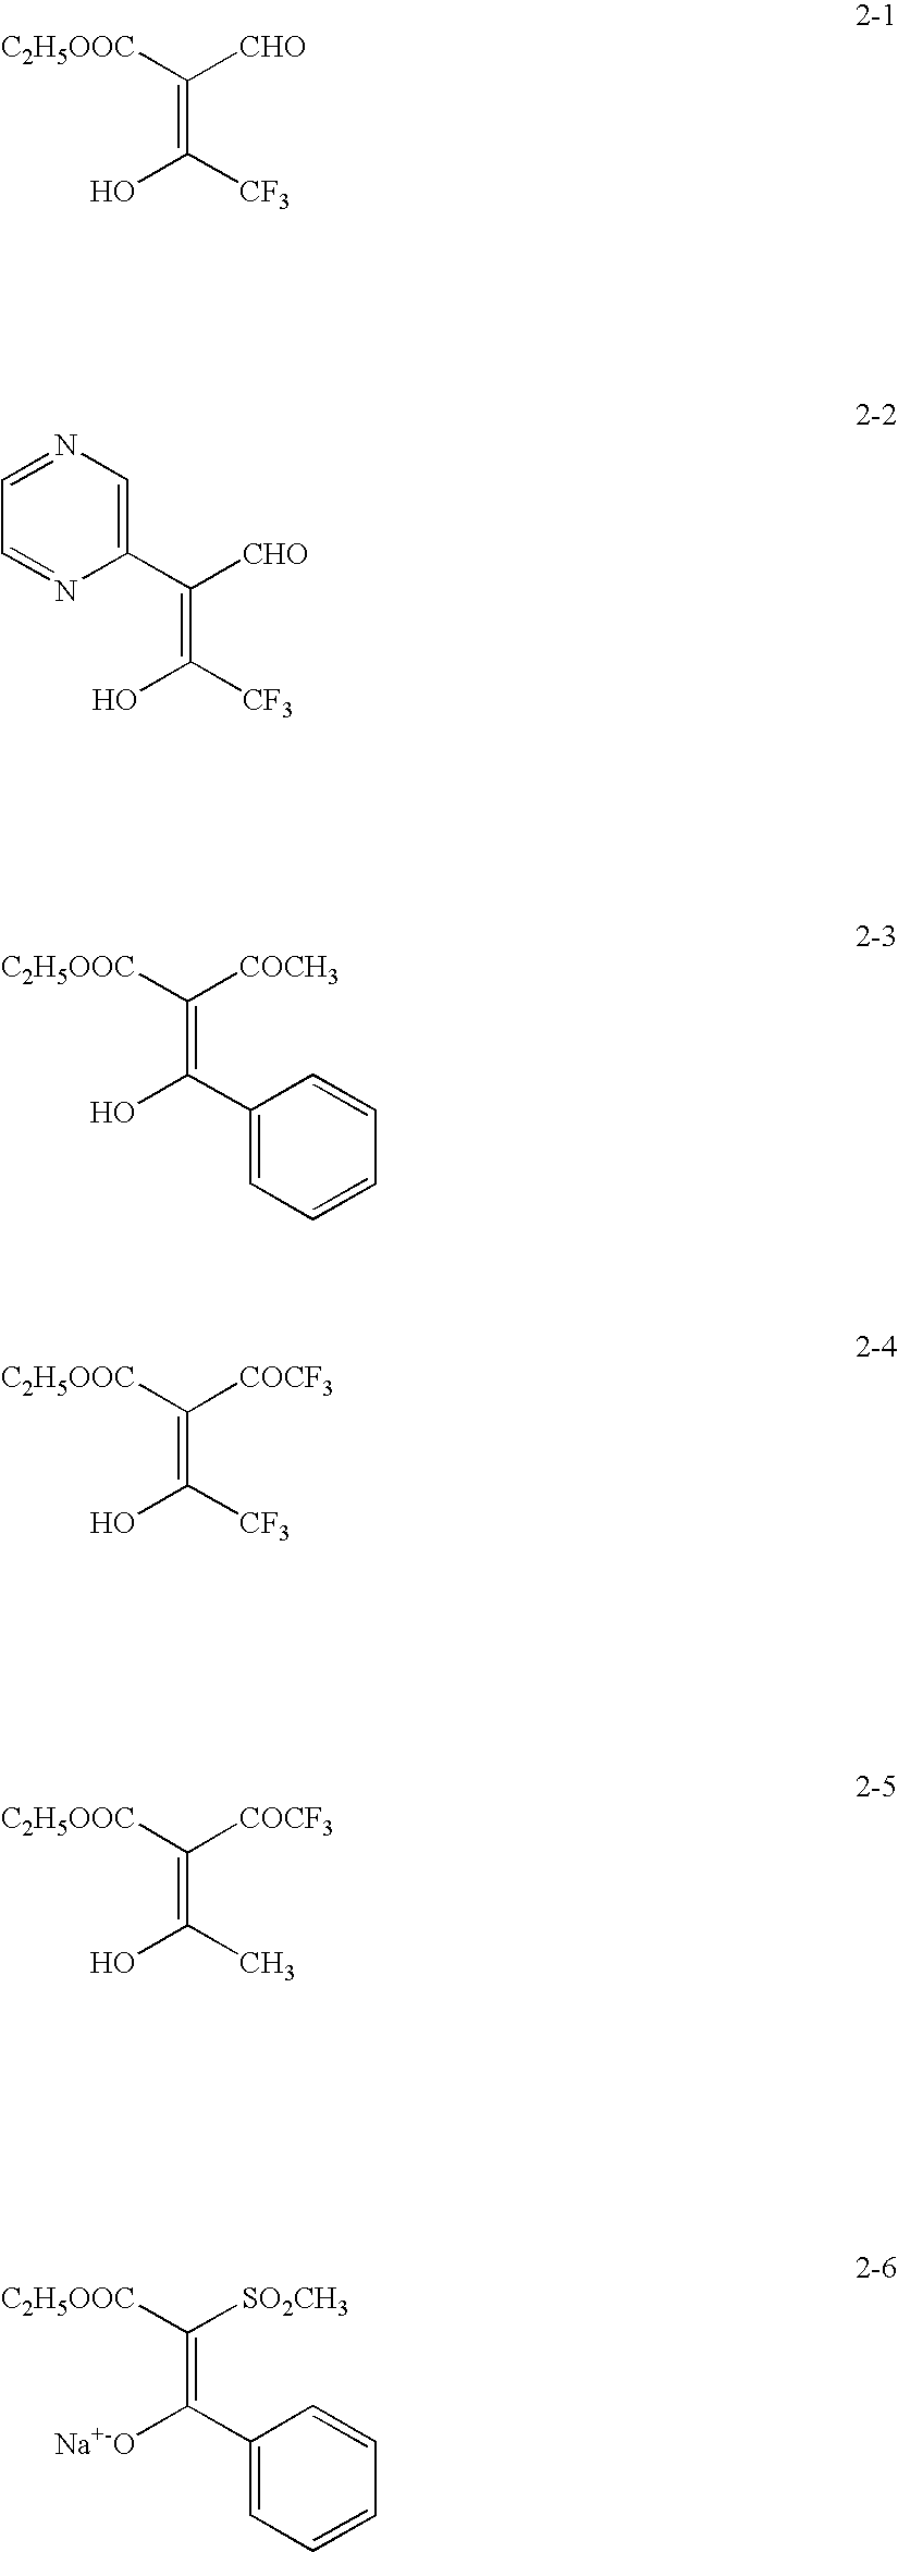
C(=C([CF3])O)([C2H5OOC])[CHO].C(=C([CF3])O)(C1=CN=CC=N1)[CHO].C(=C(C1=CC=CC=C1)O)([C2H5OOC])[COCH3].C(=C([CF3])O)([C2H5OOC])[COCF3].C(=C(C)O)([C2H5OOC])[COCF3].C(=C(C1=CC=CC=C1)[Na+-O])([C2H5OOC])[SO2CH3]
